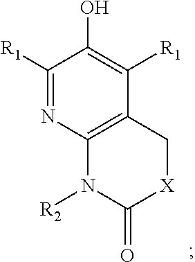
C12=C(N=C([R1])C(O)=C1[R1])N([R2])C(=O)[X]C2
